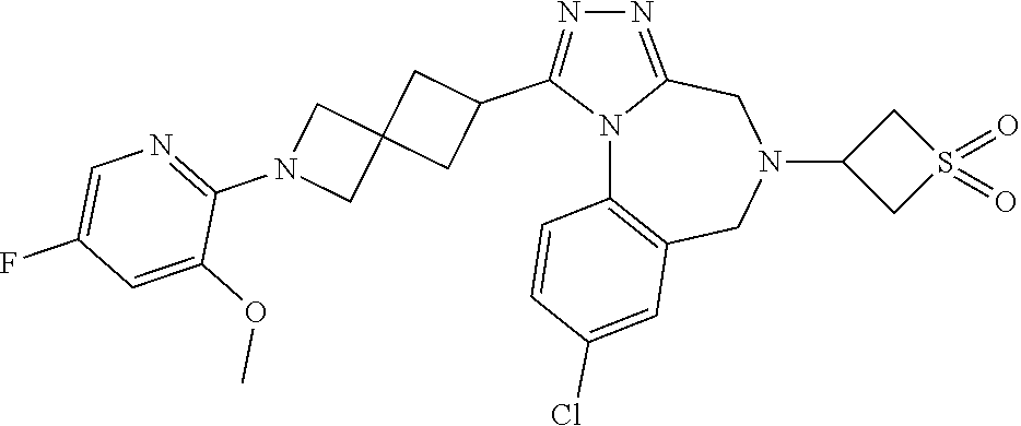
N12C3=C(CN(C4CS(=O)(=O)C4)CC1=NN=C2C1CC2(C1)CN(C1=NC=C(F)C=C1OC)C2)C=C(Cl)C=C3
